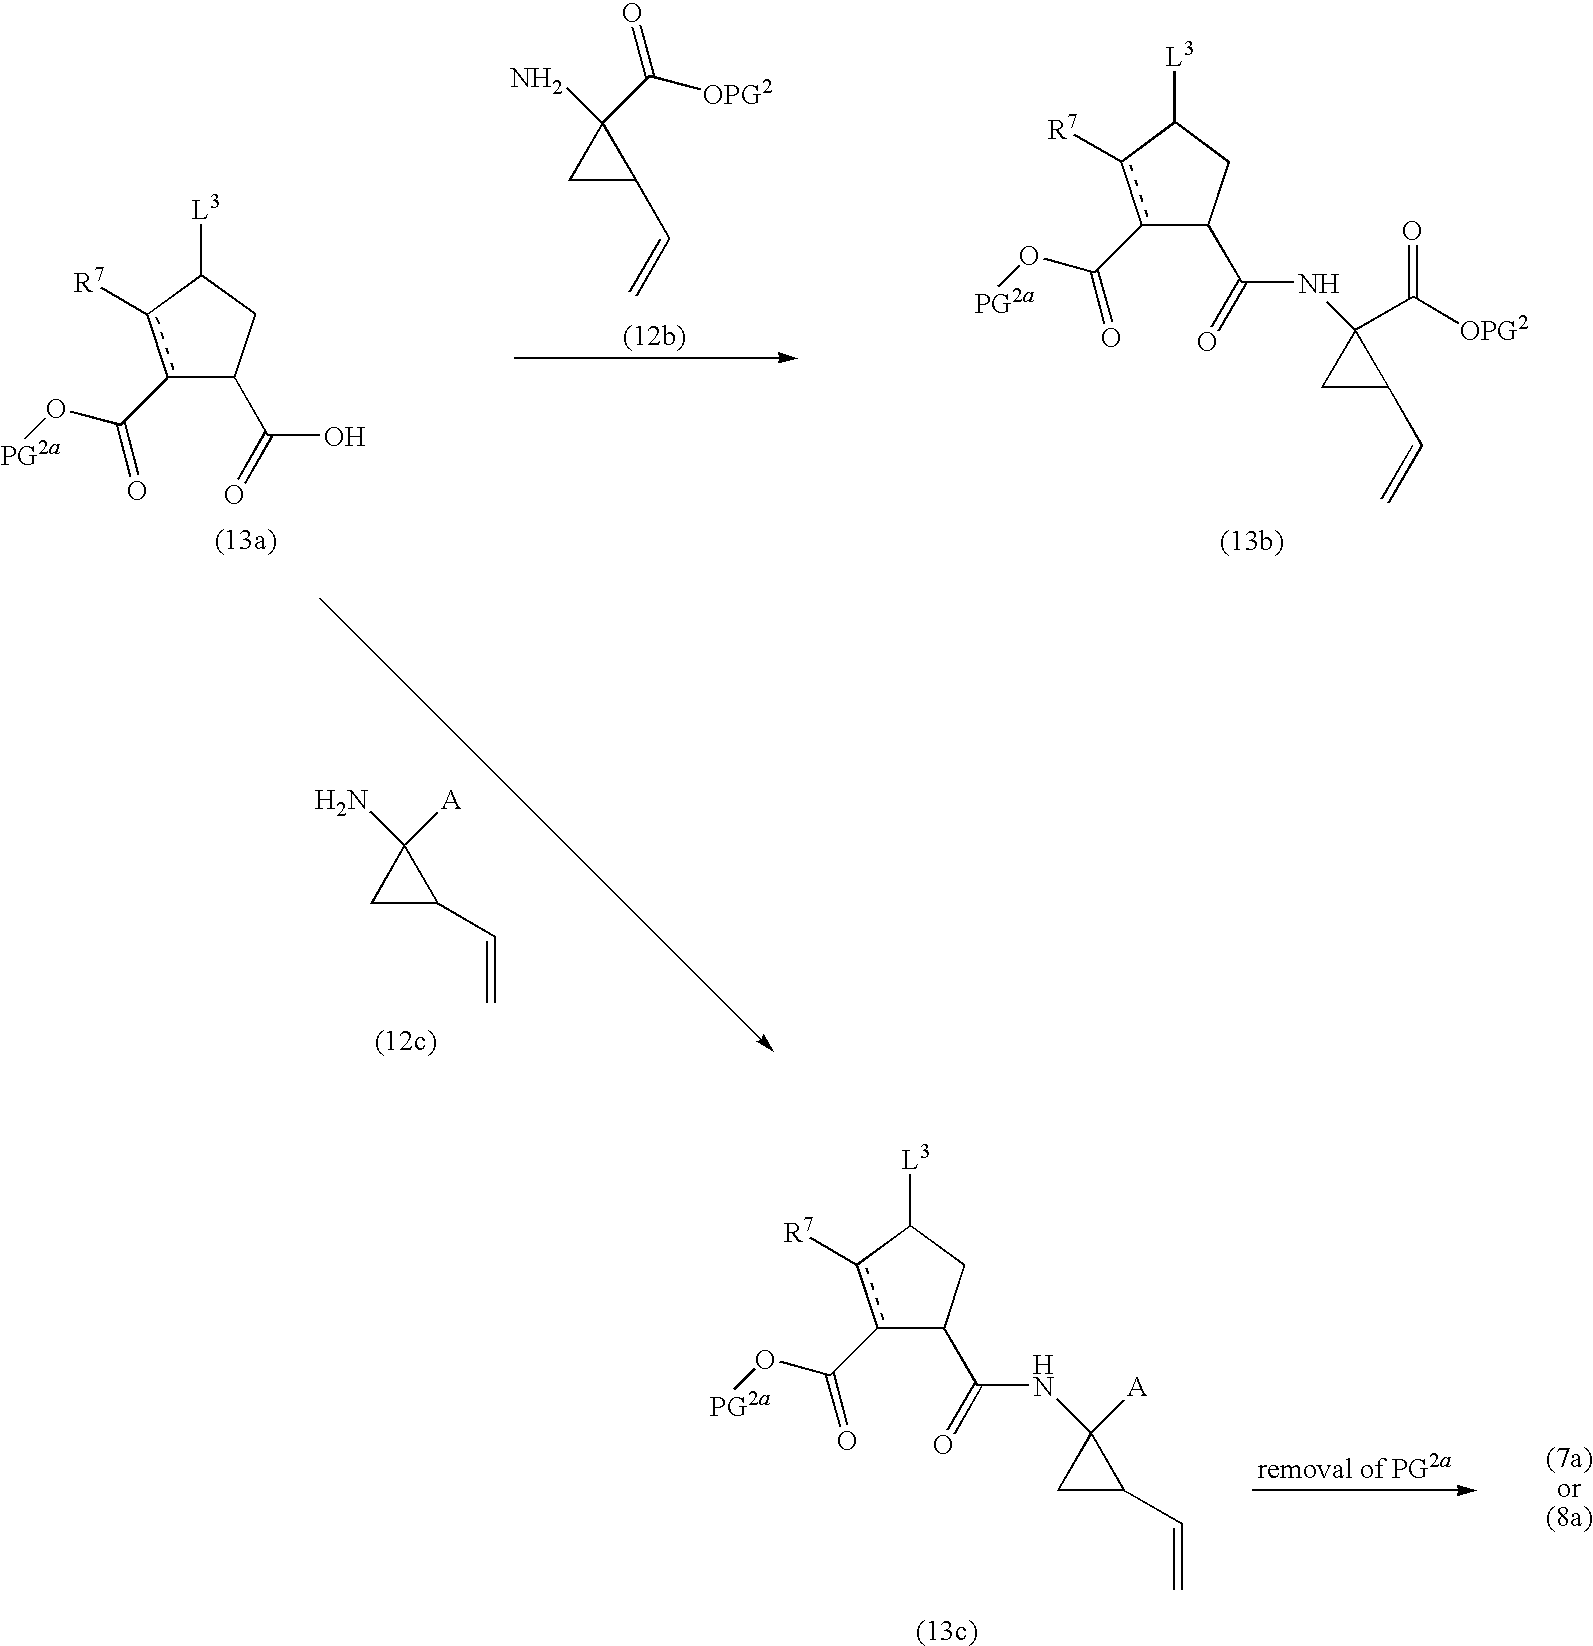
c1(C(O[PG2a])=O)c([R7])C([L3])CC1C(=O)O.C1C(C=C)C1(N)C([OPG2])=O.C1C(C=C)C1(N)[A].c1(C(O[PG2a])=O)c([R7])C([L3])CC1C(=O)NC1(C([OPG2])=O)CC1C=C.c1(C(O[PG2a])=O)c([R7])C([L3])CC1C(=O)NC1([A])CC1C=C
